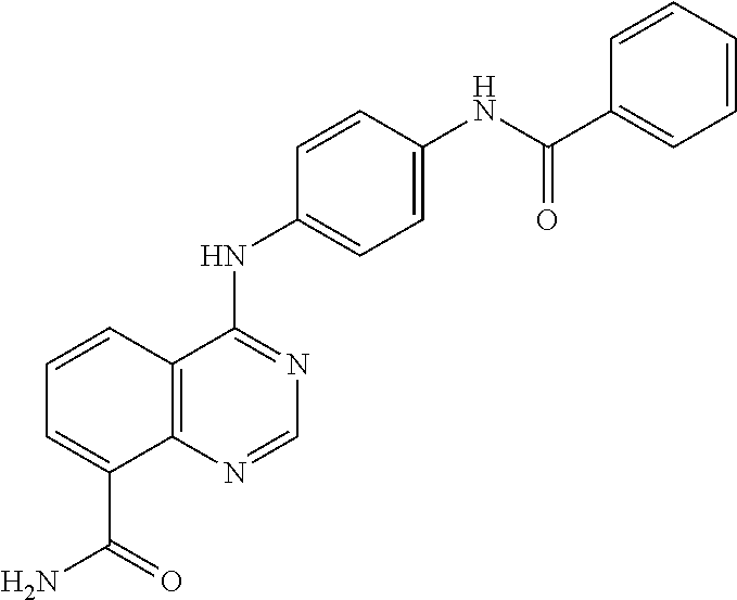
C1=CC=CC(C(NC2=CC=C(NC3=NC=NC4=C3C=CC=C4C(=O)N)C=C2)=O)=C1
